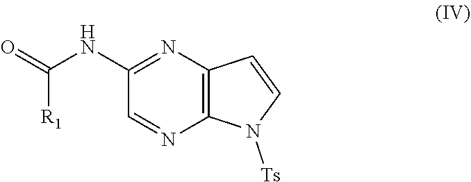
C([R1])(=O)NC1=NC2=C(N=C1)N([Ts])C=C2
